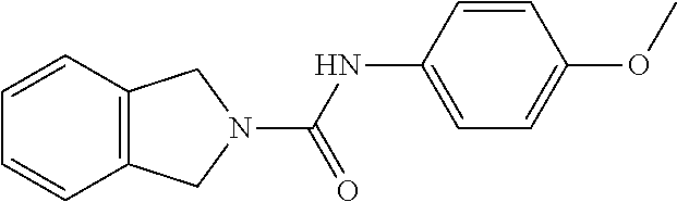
C1=CC2=C(C=C1)CN(C(NC1=CC=C(OC)C=C1)=O)C2
